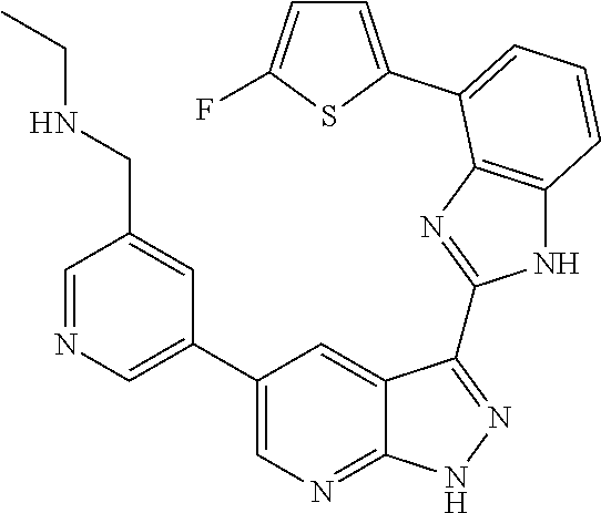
C1=NC=C(C2=CN=C3C(=C2)C(C2=NC4=C(N2)C=CC=C4C2=CC=C(F)S2)=NN3)C=C1CNCC
